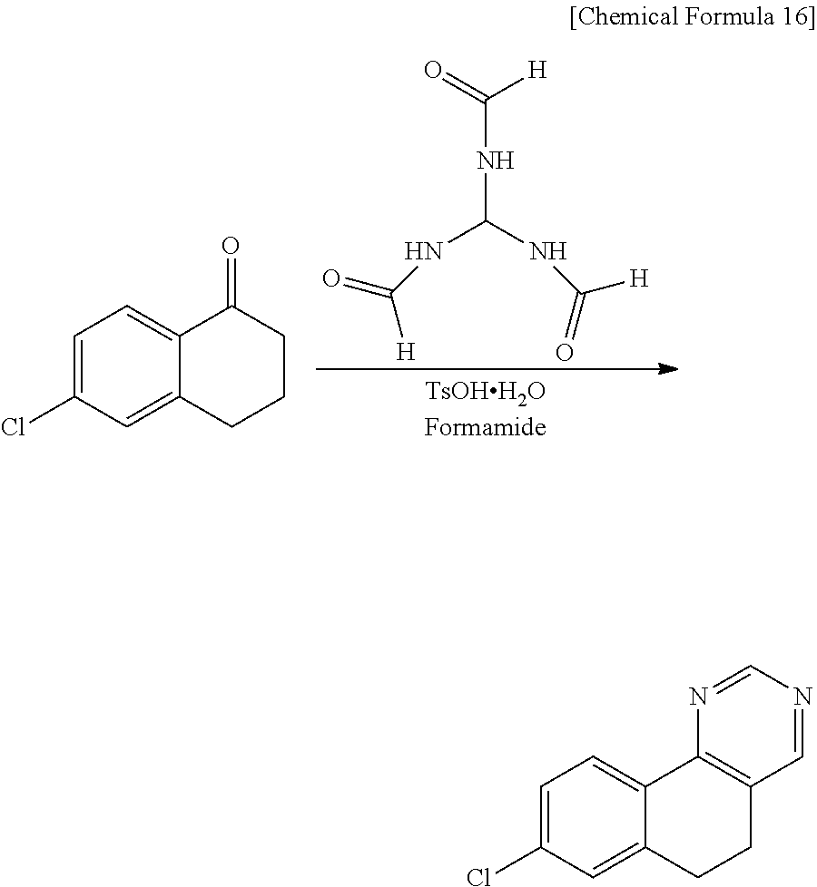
C1=C(Cl)C=C2C(=C1)C(=O)CCC2.C(NC(NC(=O)[H])NC([H])=O)(=O)[H].C1=C(Cl)C=C2C(=C1)C1=C(CC2)C=NC=N1
